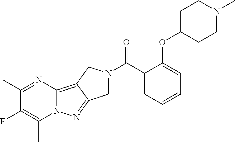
C1(C)=NC2=C3C(=NN2C(C)=C1F)CN(C(C1=CC=CC=C1OC1CCN(C)CC1)=O)C3
